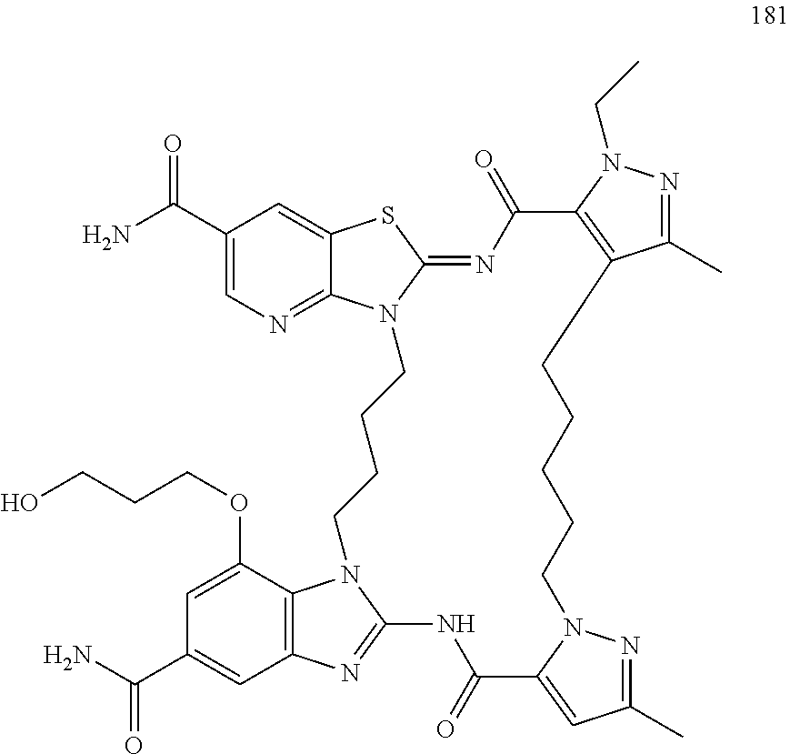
C1(C(N)=O)=CN=C2C(=C1)SC1=NC(=O)C3=C(C(C)=NN3CC)CCCCCN3C(=CC(C)=N3)C(=O)NC3=NC4=C(C(OCCCO)=CC(C(N)=O)=C4)N3CCCCN21
